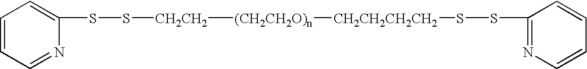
[(CH2CH2O)n]([CH2CH2]SSC1=CC=CC=N1)[CH2CH2CH2CH2]SSC1=NC=CC=C1
